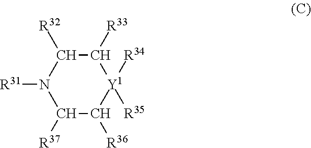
C1([R37])C([R36])[Y1]([R34])([R35])C([R33])C([R32])N1[R31]
